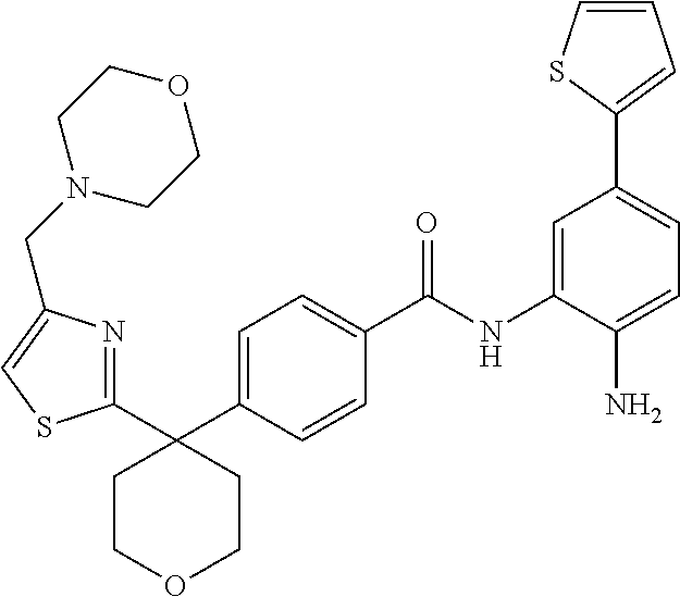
C1=C(C2(C3=NC(CN4CCOCC4)=CS3)CCOCC2)C=CC(C(NC2=CC(C3=CC=CS3)=CC=C2N)=O)=C1
